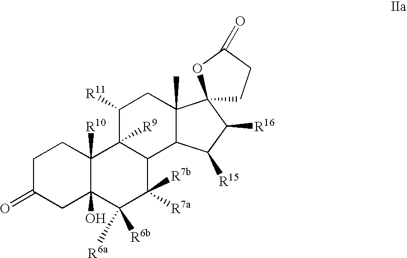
C1C(=O)CC2(O)C([R10])(C1)C1([R9])C(C([R7b])([R7a])C2([R6b])[R6a])C2C(C)(CC1[R11])C1(C([R16])C2[R15])CCC(=O)O1
